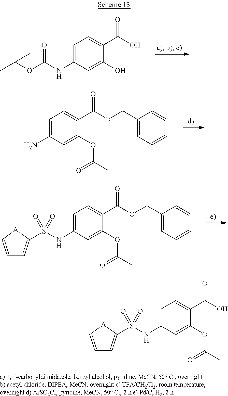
C1=C(NC(OC(C)(C)C)=O)C=C(O)C(C(O)=O)=C1.C1=C(N)C=C(OC(C)=O)C(C(OCC2=CC=CC=C2)=O)=C1.C1=C(NS(=O)(=O)C2=CC=C[A]2)C=C(OC(C)=O)C(C(OCC2=CC=CC=C2)=O)=C1.C1=C(NS(=O)(=O)C2=CC=C[A]2)C=C(OC(C)=O)C(C(O)=O)=C1
